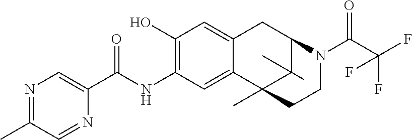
C1(O)=C(NC(C2=CN=C(C)C=N2)=O)C=C2C(=C1)CC1C(C)(C)C2(C)CCN1C(C(F)(F)F)=O
